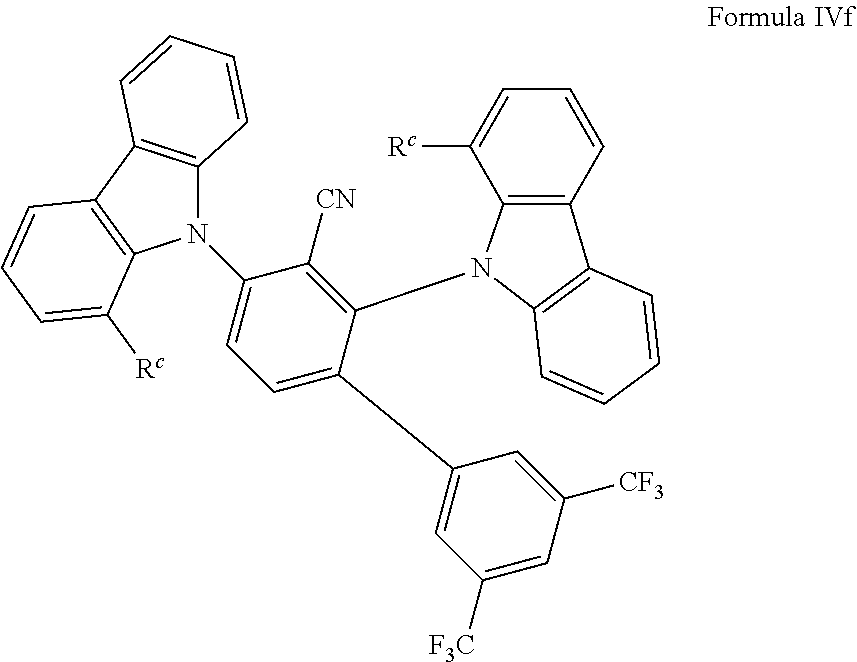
C1(N2C3=C(C4=C2C([Rc])=CC=C4)C=CC=C3)=CC=C(C2=CC([F3C])=CC([CF3])=C2)C(N2C3=C(C4=C2C([Rc])=CC=C4)C=CC=C3)=C1[CN]
